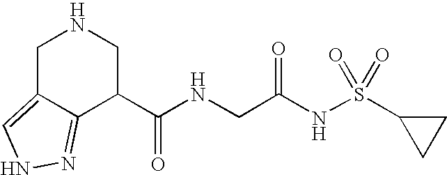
C1C2=CNN=C2C(C(NCC(NS(C2CC2)(=O)=O)=O)=O)CN1
